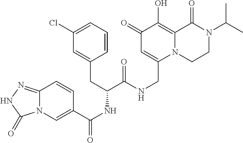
N1(C(C)C)CCN2C(=C(O)C(=O)C=C2CNC(C(CC2=CC(Cl)=CC=C2)NC(C2=CN3C(=NNC3=O)C=C2)=O)=O)C1=O
